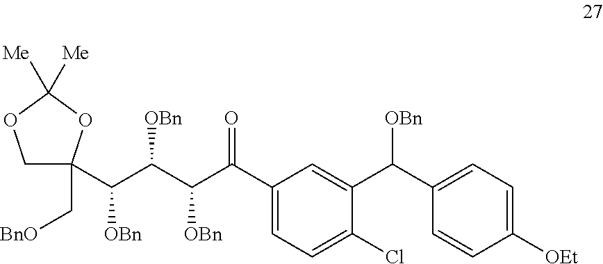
C1C(C(C(C(C(C2=CC=C(Cl)C(C(C3=CC=C([OEt])C=C3)[OBn])=C2)=O)[OBn])[OBn])[OBn])(C[BnO])OC([Me])([Me])O1
